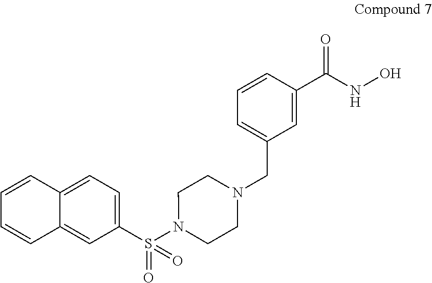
C1(S(N2CCN(CC3=CC=CC(C(NO)=O)=C3)CC2)(=O)=O)=CC=C2C(=C1)C=CC=C2
